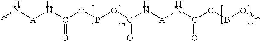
N(C(OBOC(N[A]NC(OBOC)=O)=O)=O)[A]NC
